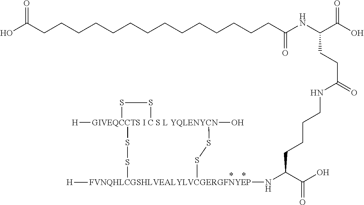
C(CCC(C(O)=O)N[FVNQHLCGSHLVEALYLVCGERGFNYEP]1([H])SS[GIVEQCCTS I C S L YQLENYCN]2([H])(O)(SS1)SS2)CNC(CCC(NC(=O)CCCCCCCCCCCCCCC(O)=O)C(=O)O)=O
